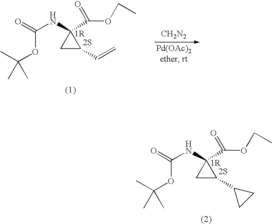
N(C1(C(=O)OCC)CC1C1CC1)C(=O)OC(C)(C)C.[2S].[CH2N2].N(C1(C(=O)OCC)CC1C=C)C(=O)OC(C)(C)C.[2S]
